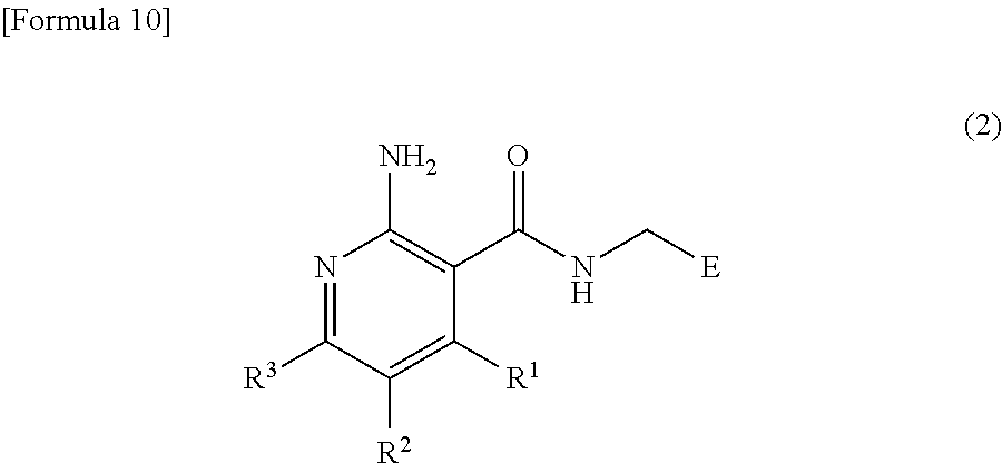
N1=C([R3])C([R2])=C([R1])C(C(NC[E])=O)=C1N
